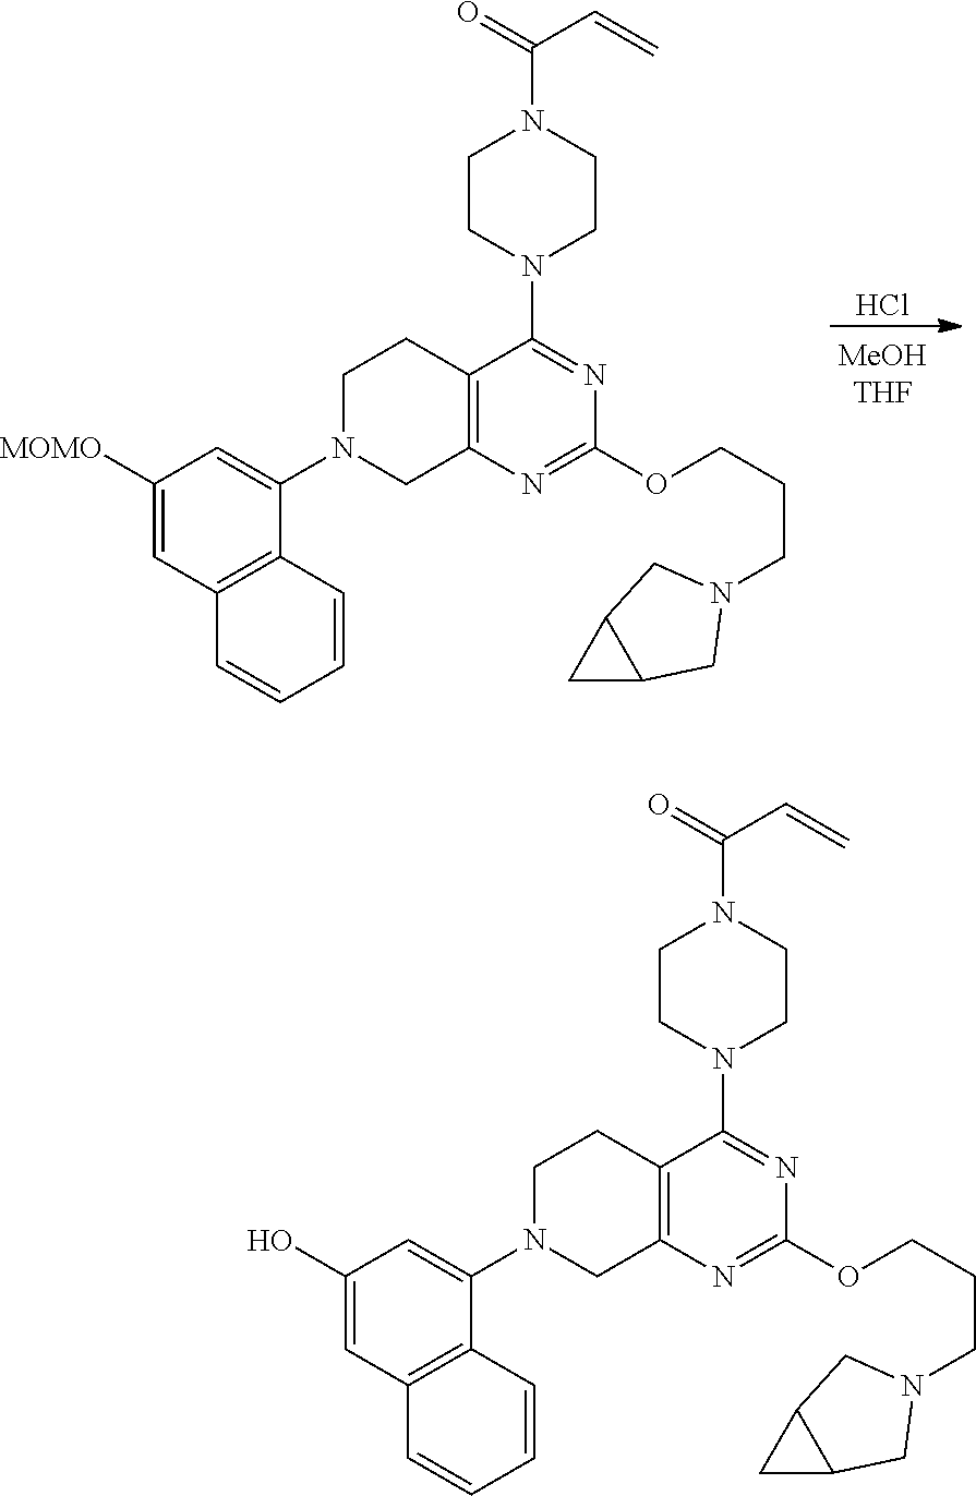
Cl.C1([MOMO])=CC2=C(C(N3CCC4=C(N=C(OCCCN5CC6C(C6)C5)N=C4N4CCN(C(C=C)=O)CC4)C3)=C1)C=CC=C2.C1(O)=CC2=C(C(N3CCC4=C(N=C(OCCCN5CC6C(C6)C5)N=C4N4CCN(C(C=C)=O)CC4)C3)=C1)C=CC=C2
